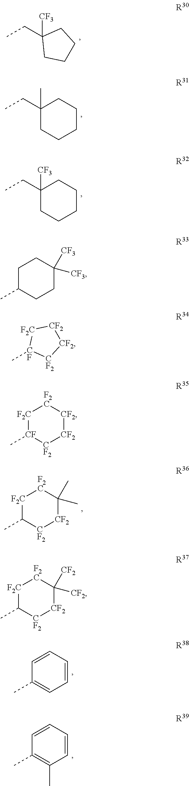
CCC1([CF3])CCCC1.CCC1(C)CCCCC1.CCC1([CF3])CCCCC1.[F2C]1C(C)[CF2][CF2]C(C)(C)[F2C]1.[F2C]1C(C)[CF2][CF2]C([CF2])([CF2])[F2C]1.C1(C)=CC=CC=C1.C1(C)=C(C)C=CC=C1.C1C(C)CCC([CF3])([CF3])C1.[CF]1(C)[CF2][CF2][CF2][F2C]1.[F2C]1[CF](C)[CF2][CF2][CF2][F2C]1
